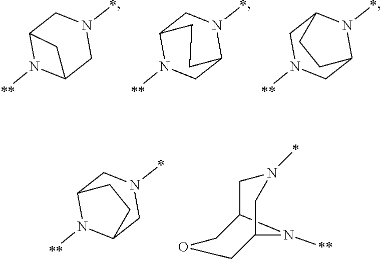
C12N([**])C(CN(*)C1)C2.C12N([**])CC(N(*)C1)CC2.C1N([**])CC2N(*)C1CC2.C12N([**])C(CN(*)C1)CC2.C12CN(*)CC(N1[**])COC2
